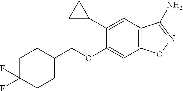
C1C(COC2=CC3=C(C=C2C2CC2)C(N)=NO3)CCC(F)(F)C1
